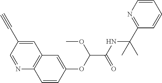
N1=CC(C#C)=CC2=C1C=CC(OC(C(NC(C1=NC=CC=C1)(C)C)=O)OC)=C2
